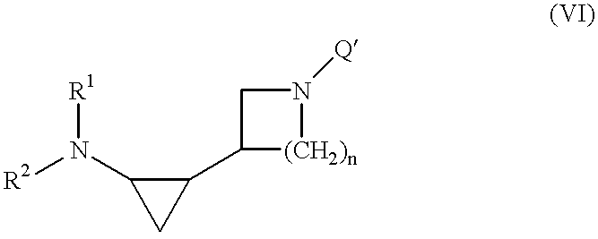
C1(C2[(CH2)n]N([Q])C2)C(N([R1])[R2])C1
